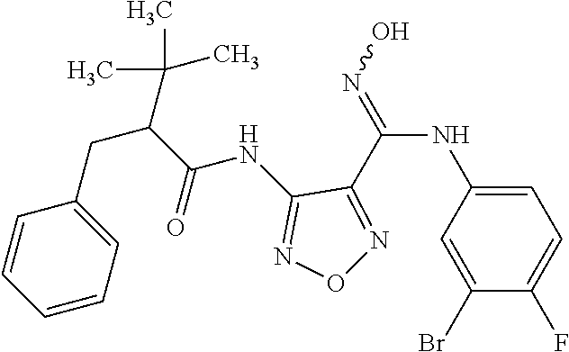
C1=C(NC(=NO)C2=NON=C2NC(C(C(C)(C)C)CC2=CC=CC=C2)=O)C=C(Br)C(F)=C1
